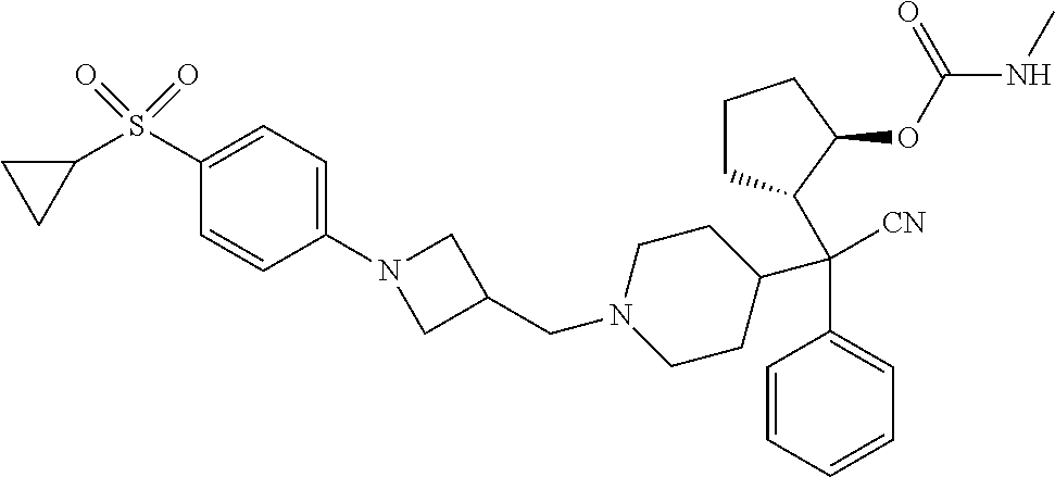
C1=CC=CC=C1C(C1CCCC1OC(NC)=O)(C1CCN(CC2CN(C3=CC=C(S(C4CC4)(=O)=O)C=C3)C2)CC1)[CN]
